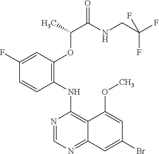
C1=CC(NC2=C3C(=NC=N2)C=C(Br)C=C3OC)=C(OC(C)C(=O)NCC(F)(F)F)C=C1F
